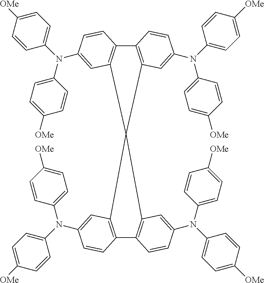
C12=C(C=C(N(C3=CC=C([OMe])C=C3)C3=CC=C([OMe])C=C3)C=C1)C1(C3=C2C=CC(N(C2=CC=C([OMe])C=C2)C2=CC=C([OMe])C=C2)=C3)C2=C(C3=C1C=C(N(C1=CC=C([OMe])C=C1)C1=CC=C([OMe])C=C1)C=C3)C=CC(N(C1=CC=C([OMe])C=C1)C1=CC=C([OMe])C=C1)=C2
